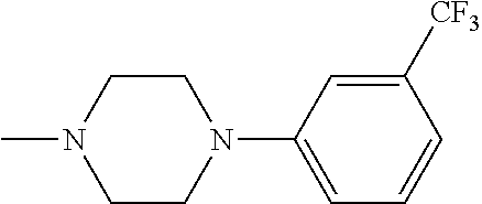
C1([CF3])=CC(N2CCN(C)CC2)=CC=C1
